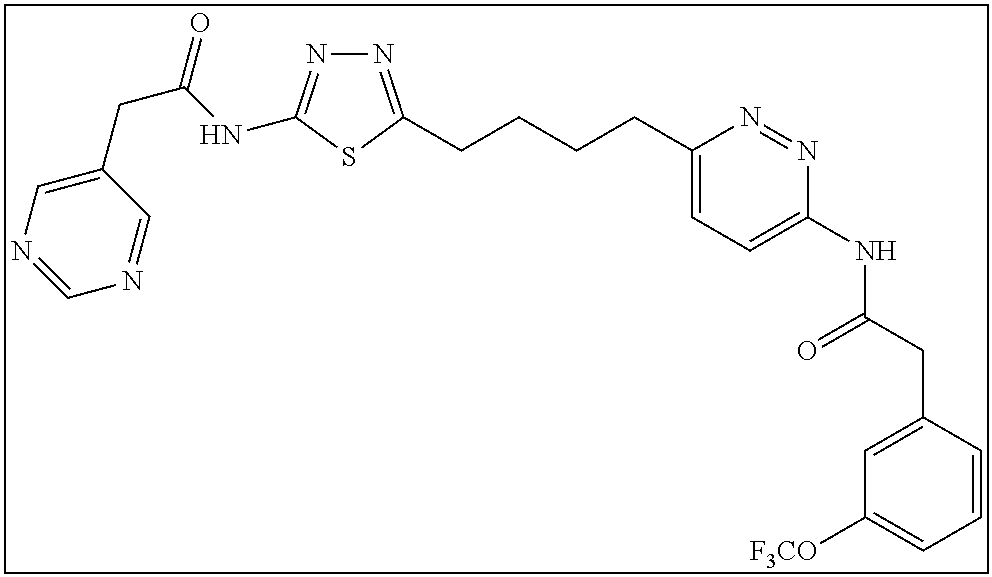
N1=C(CCCCC2=CC=C(NC(CC3=CC([F3CO])=CC=C3)=O)N=N2)SC(NC(CC2=CN=CN=C2)=O)=N1
